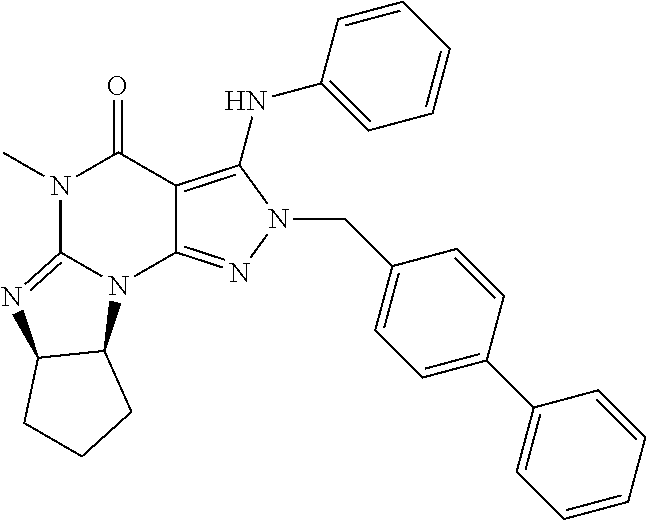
N1(C)C(=O)C2=C(NC3=CC=CC=C3)N(CC3=CC=C(C4=CC=CC=C4)C=C3)N=C2N2C1=NC1C2CCC1
